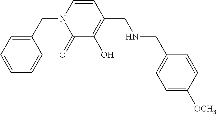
C1=CC=CC(CN2C(=O)C(O)=C(CNCC3=CC=C([OCH3])C=C3)C=C2)=C1
